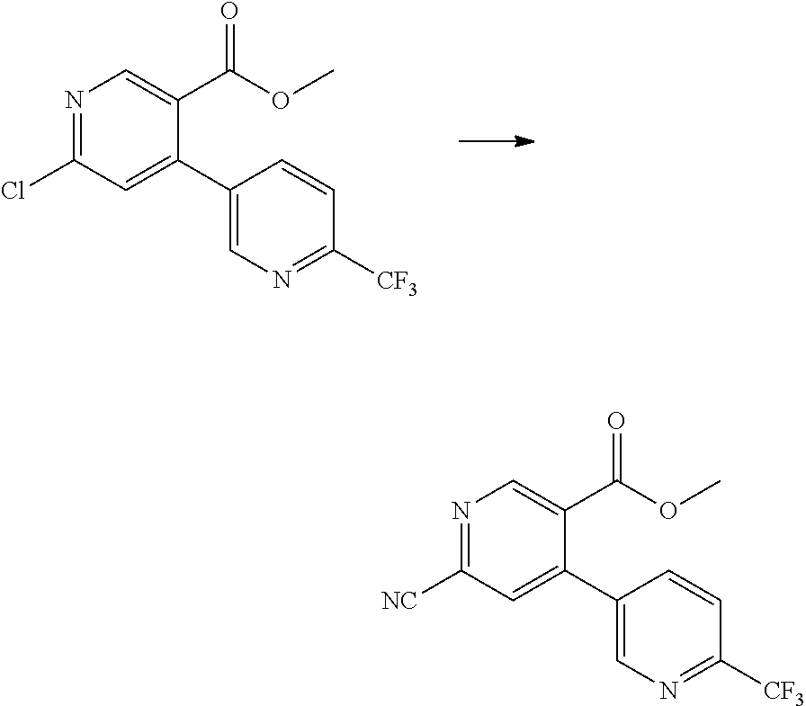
N1=C(Cl)C=C(C2=CN=C([CF3])C=C2)C(C(OC)=O)=C1.N1=C([NC])C=C(C2=CN=C([CF3])C=C2)C(C(OC)=O)=C1
